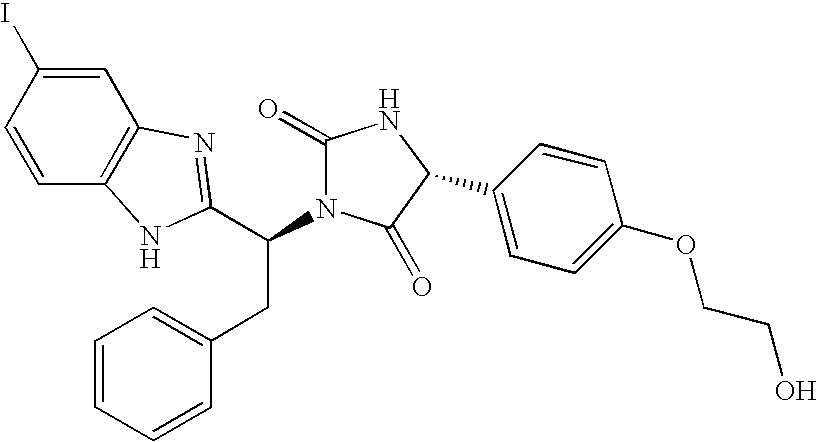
C1=C(I)C=CC2=C1N=C(C(CC1=CC=CC=C1)N1C(=O)NC(C3=CC=C(OCCO)C=C3)C1=O)N2
